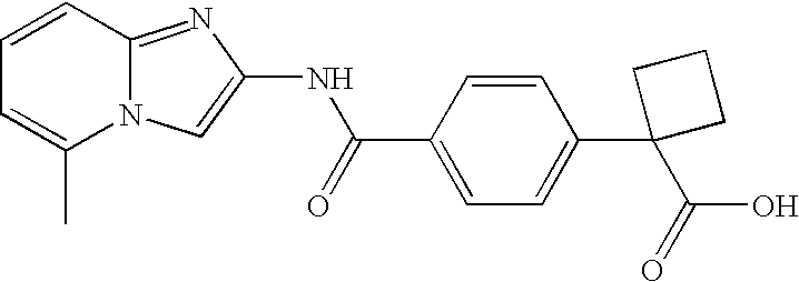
C12=NC(NC(=O)C3=CC=C(C4(C(O)=O)CCC4)C=C3)=CN1C(C)=CC=C2
